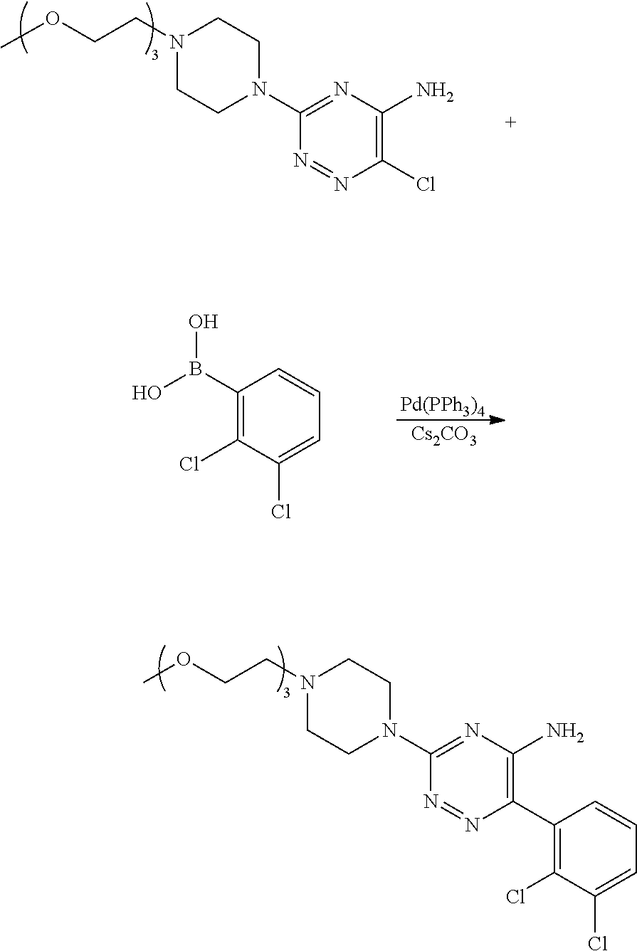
[Cs2CO3].C1(B(O)O)=C(Cl)C(Cl)=CC=C1.[Pd(PPh3)4].C1(N2CCN(CCOC)CC2)=NC(N)=C(Cl)N=N1.C1(N2CCN(CCOC)CC2)=NC(N)=C(C2=C(Cl)C(Cl)=CC=C2)N=N1
